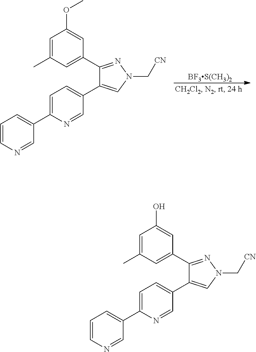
CC1=CC(O)=CC(C2=NN(C[CN])C=C2C2=CC=C(C3=CC=CN=C3)N=C2)=C1.CC1=CC(OC)=CC(C2=NN(C[CN])C=C2C2=CC=C(C3=CC=CN=C3)N=C2)=C1.[BF3S(CH3)2]
